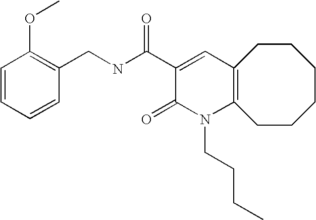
C1(CNC(C2=CC3=C(N(CCCC)C2=O)CCCCCC3)=O)=C(OC)C=CC=C1
